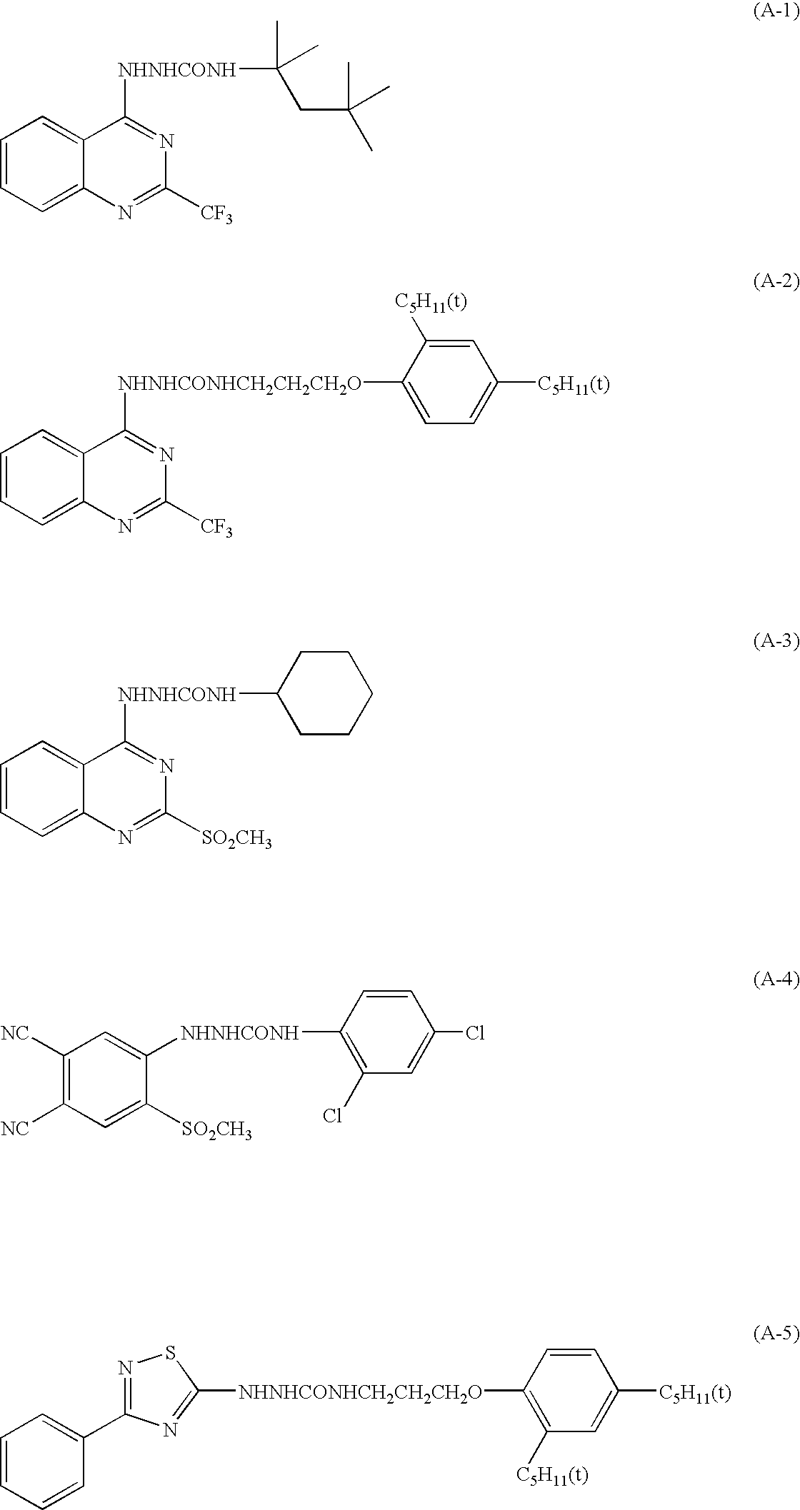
C1=CC=C2C(=C1)C([NHNHCONH]C(C)(C)CC(C)(C)C)=NC([CF3])=N2.C1=CC=C2C(=C1)C([NHNHCONHCH2CH2CH2O]C1=CC=C([C5H11(t)])C=C1[C5H11(t)])=NC([CF3])=N2.C1=CC=C2C(=C1)C([NHNHCONH]C1CCCCC1)=NC([SO2CH3])=N2.C1([NC])=C([NC])C=C([SO2CH3])C([NHNHCONH]C2=C(Cl)C=C(Cl)C=C2)=C1.C1=CC=CC(C2=NSC([NHNHCONHCH2CH2CH2O]C3=C([C5H11(t)])C=C([C5H11(t)])C=C3)=N2)=C1
